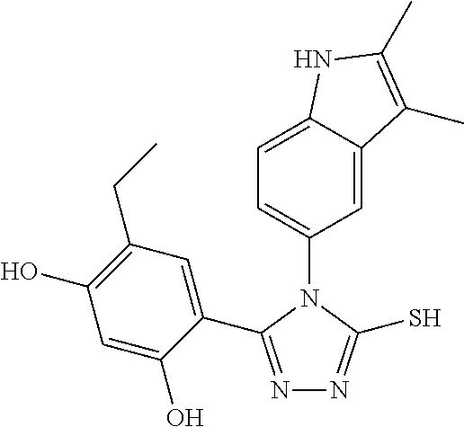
C1=C2C(=CC(N3C(C4=CC(CC)=C(O)C=C4O)=NN=C3S)=C1)C(C)=C(C)N2
